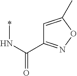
*NC(=O)C1=NOC(C)=C1
